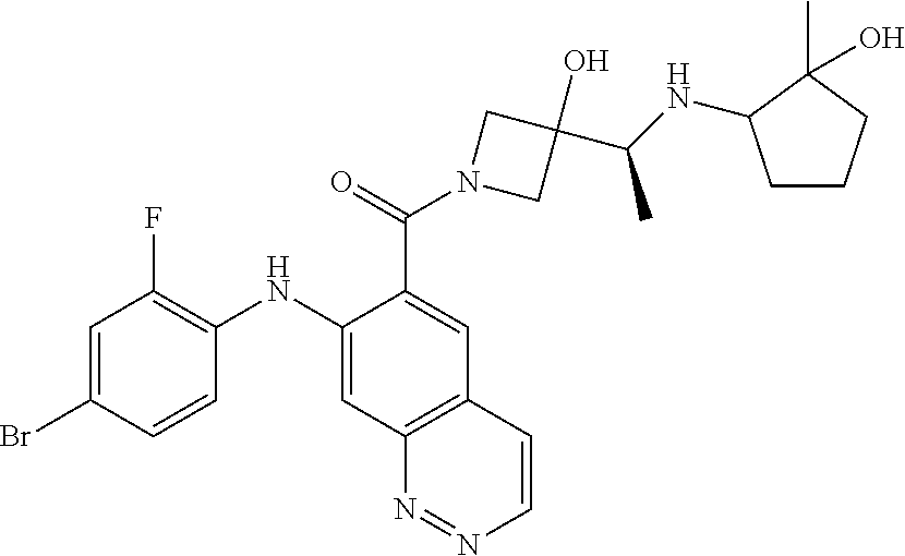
C1=C(Br)C=CC(NC2=CC3=C(C=C2C(=O)N2CC(C(C)NC4CCCC4(C)O)(O)C2)C=CN=N3)=C1F
